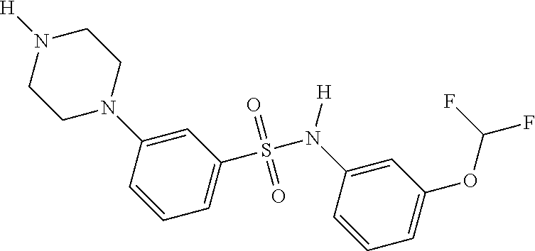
N1([H])CCN(C2=CC(S(N([H])C3=CC(OC(F)F)=CC=C3)(=O)=O)=CC=C2)CC1
